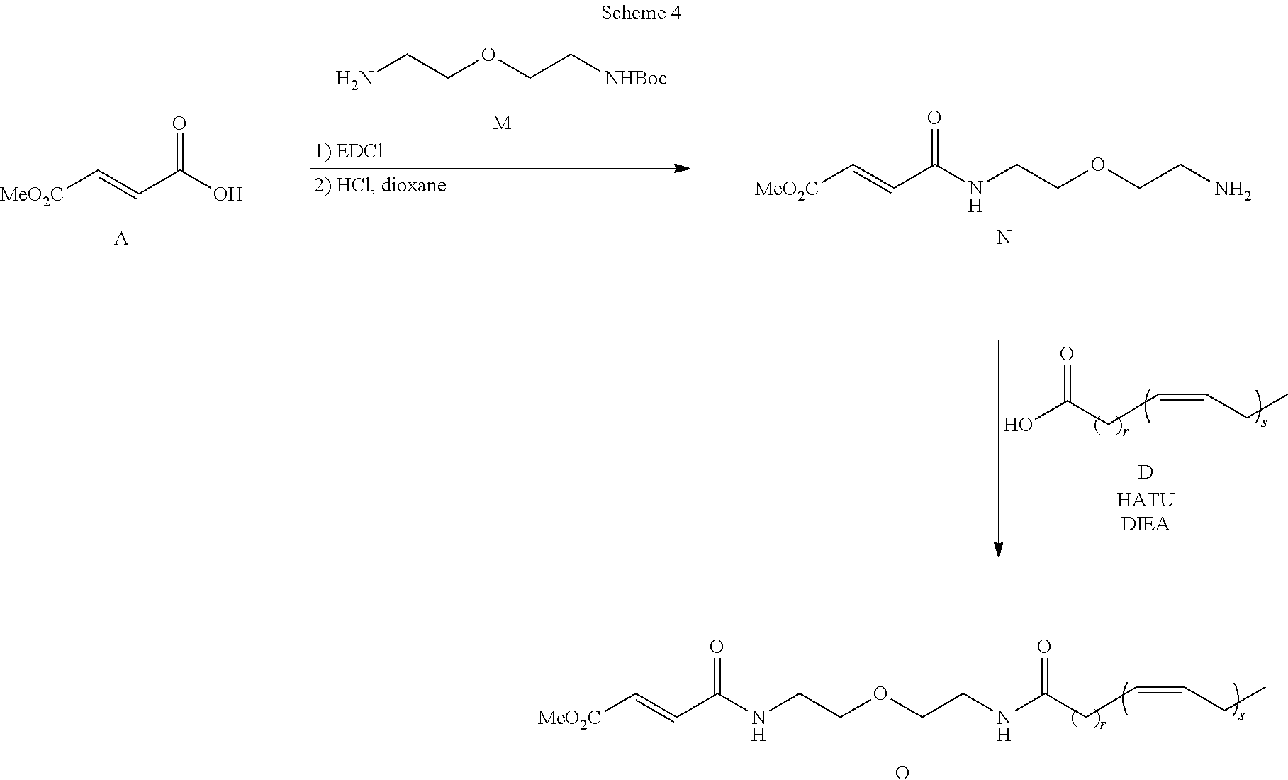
[MeO2C]C=CC(O)=O.[A].NCCOCC[NHBoc].[M].[MeO2C]C=CC(NCCOCCN)=O.N.[D].OC(CC=CCC)=O.[MeO2C]C=CC(NCCOCCNC(CC=CCC)=O)=O.O
